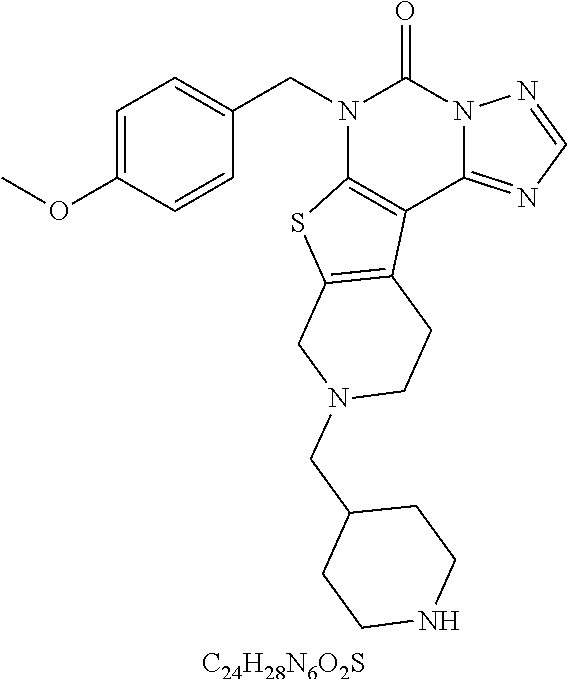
[C24H28N6O2S].C1=C(OC)C=CC(CN2C3=C(C4=NC=NN4C2=O)C2=C(S3)CN(CC3CCNCC3)CC2)=C1
